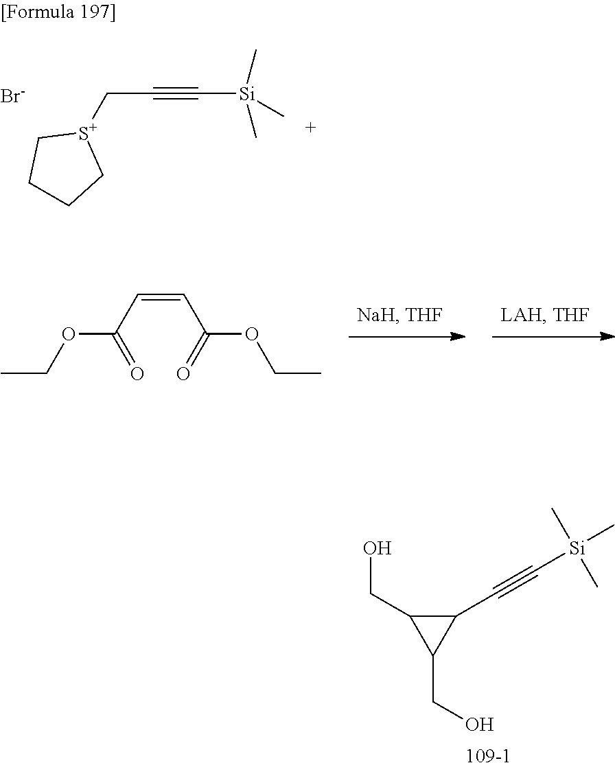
[Br-].[S+]1(CC#C[Si](C)(C)C)CCCC1.CCOC(C=CC(OCC)=O)=O.[109-1].C1(C#C[Si](C)(C)C)C(CO)C1CO
